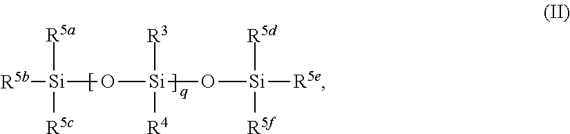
[Si](O[Si](O[Si]([R5f])([R5d])[R5e])([R3])[R4])([R5a])([R5c])[R5b]
